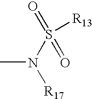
CN(S(=O)(=O)[R13])[R17]
